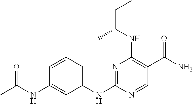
C1=CC=C(NC2=NC(NC(CC)C)=C(C(N)=O)C=N2)C=C1NC(=O)C
